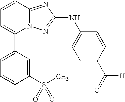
C1=CC2=NC(NC3=CC=C(C([H])=O)C=C3)=NN2C(C2=CC=CC(S(C)(=O)=O)=C2)=C1
